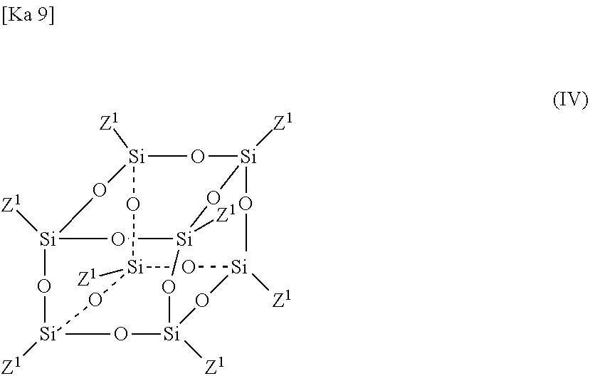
[Si]12([Z1])O[Si]([Z1])(OC)O[Si]3([Z1])O[Si]([Z1])(O1)O[Si]([Z1])O[Si]([Z1])(O[Si]([Z1])O[Si](OC)([Z1])O3)O2
